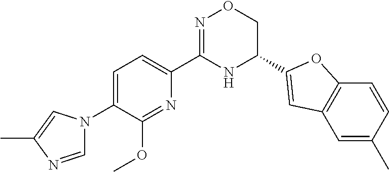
C1=C(N2C=NC(C)=C2)C(OC)=NC(C2=NOCC(C3=CC4=C(O3)C=CC(C)=C4)N2)=C1
